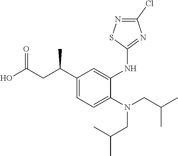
C1(C(CC(O)=O)C)=CC=C(N(CC(C)C)CC(C)C)C(NC2=NC(Cl)=NS2)=C1
